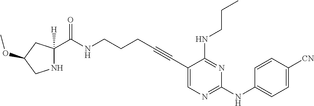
C1(C#CCCCNC(=O)C2([H])NCC(OC)C2)=CN=C(NC2=CC=C([CN])C=C2)N=C1NCCC
